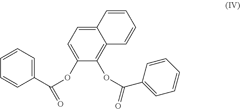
C1=CC=CC(C(OC2=CC=C3C(=C2OC(C2=CC=CC=C2)=O)C=CC=C3)=O)=C1
